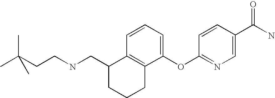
C12=C(C(OC3=NC=C(C(N)=O)C=C3)=CC=C1)CCCC2CNCCC(C)(C)C
